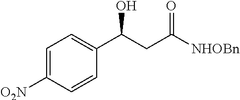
C1(C(CC([NHOBn])=O)O)=CC=C([O2N])C=C1
